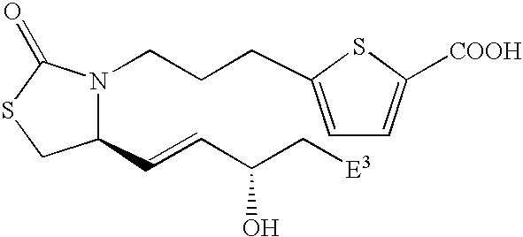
C1(C=CC(C[E3])O)N(CCCC2=CC=C([COOH])S2)C(=O)SC1
